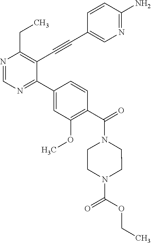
N1=CN=C(C2=CC(OC)=C(C(N3CCN(C(=O)OCC)CC3)=O)C=C2)C(C#CC2=CN=C(N)C=C2)=C1CC
